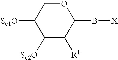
O1CC([Sc1O])C([Sc2O])C([R1])C1B[X]
